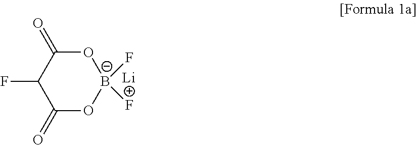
C1(=O)OB(F)(F)OC(=O)C1F.[Li]
